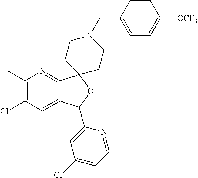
C1=C2C(=NC(C)=C1Cl)C1(OC2C2=CC(Cl)=CC=N2)CCN(CC2=CC=C([OCF3])C=C2)CC1
